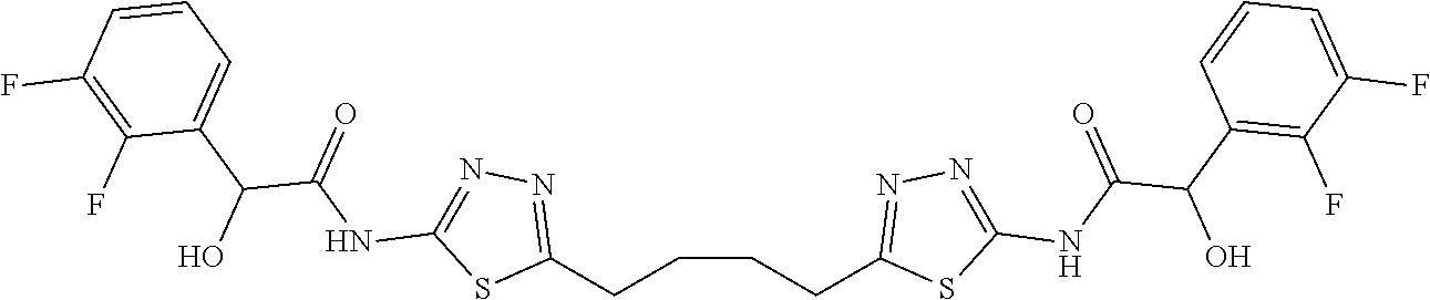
C1(CCCCC2=NN=C(NC(C(C3=C(F)C(F)=CC=C3)O)=O)S2)=NN=C(NC(C(C2=CC=CC(F)=C2F)O)=O)S1
